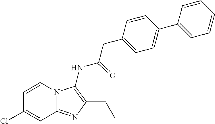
C1=CN2C(=NC(CC)=C2NC(=O)CC2=CC=C(C3=CC=CC=C3)C=C2)C=C1Cl
